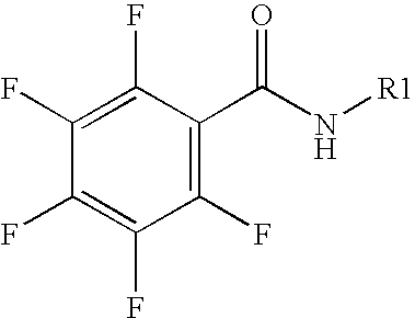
C1(F)=C(C(N[R1])=O)C(F)=C(F)C(F)=C1F
